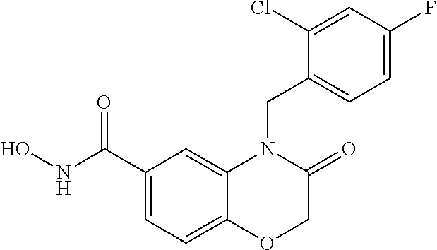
C1(C(NO)=O)=CC=C2C(=C1)N(CC1=CC=C(F)C=C1Cl)C(=O)CO2
